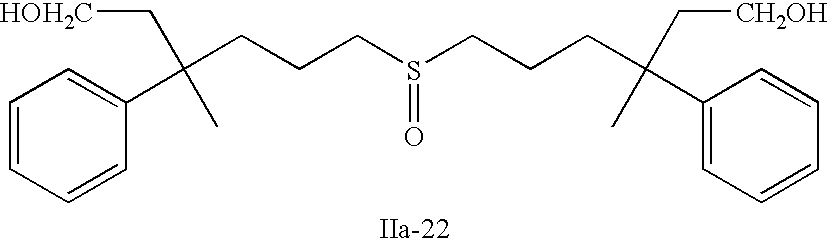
S(=O)(CCCC(C1=CC=CC=C1)(C[HOH2C])C)CCCC(C1=CC=CC=C1)(C[CH2OH])C
